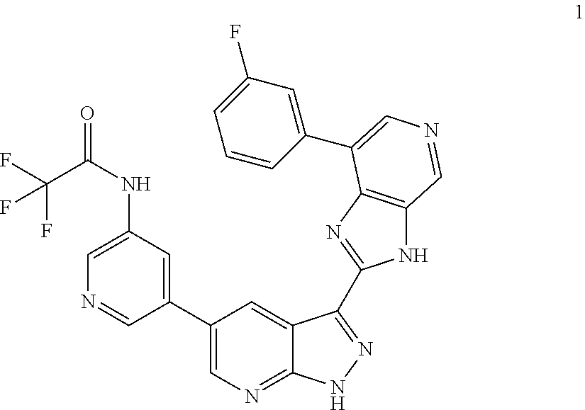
C1(C2=CN=C3C(=C2)C(C2=NC4=C(N2)C=NC=C4C2=CC(F)=CC=C2)=NN3)=CC(NC(C(F)(F)F)=O)=CN=C1
